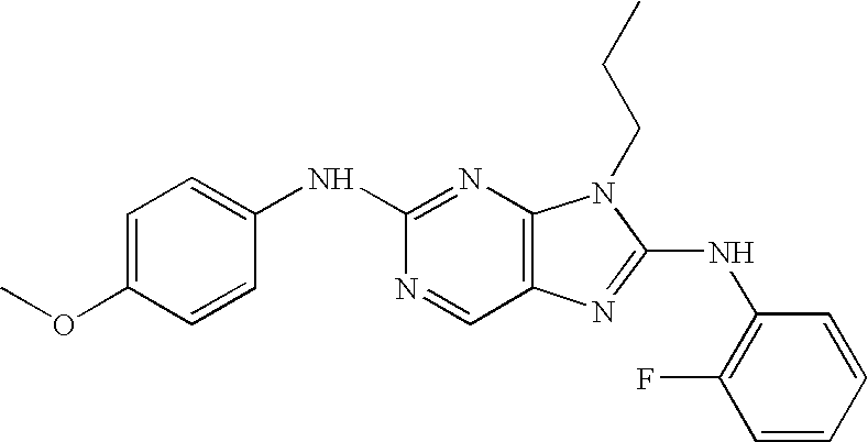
C1(NC2=NC3=C(C=N2)N=C(NC2=C(F)C=CC=C2)N3CCC)=CC=C(OC)C=C1
